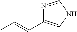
N1=CNC=C1C=CC
